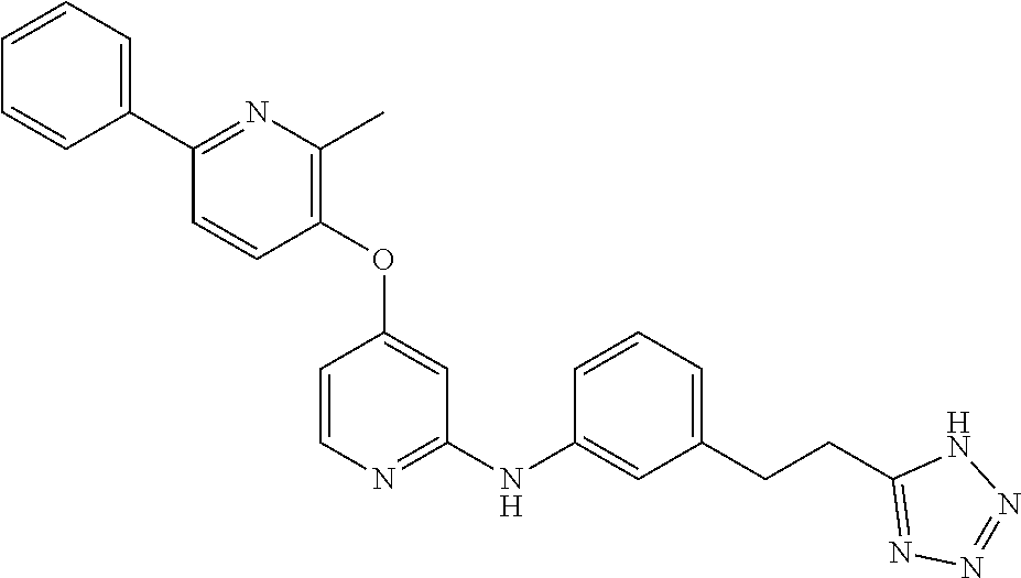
C1(OC2=CC(NC3=CC(CCC4=NN=NN4)=CC=C3)=NC=C2)=C(C)N=C(C2=CC=CC=C2)C=C1
